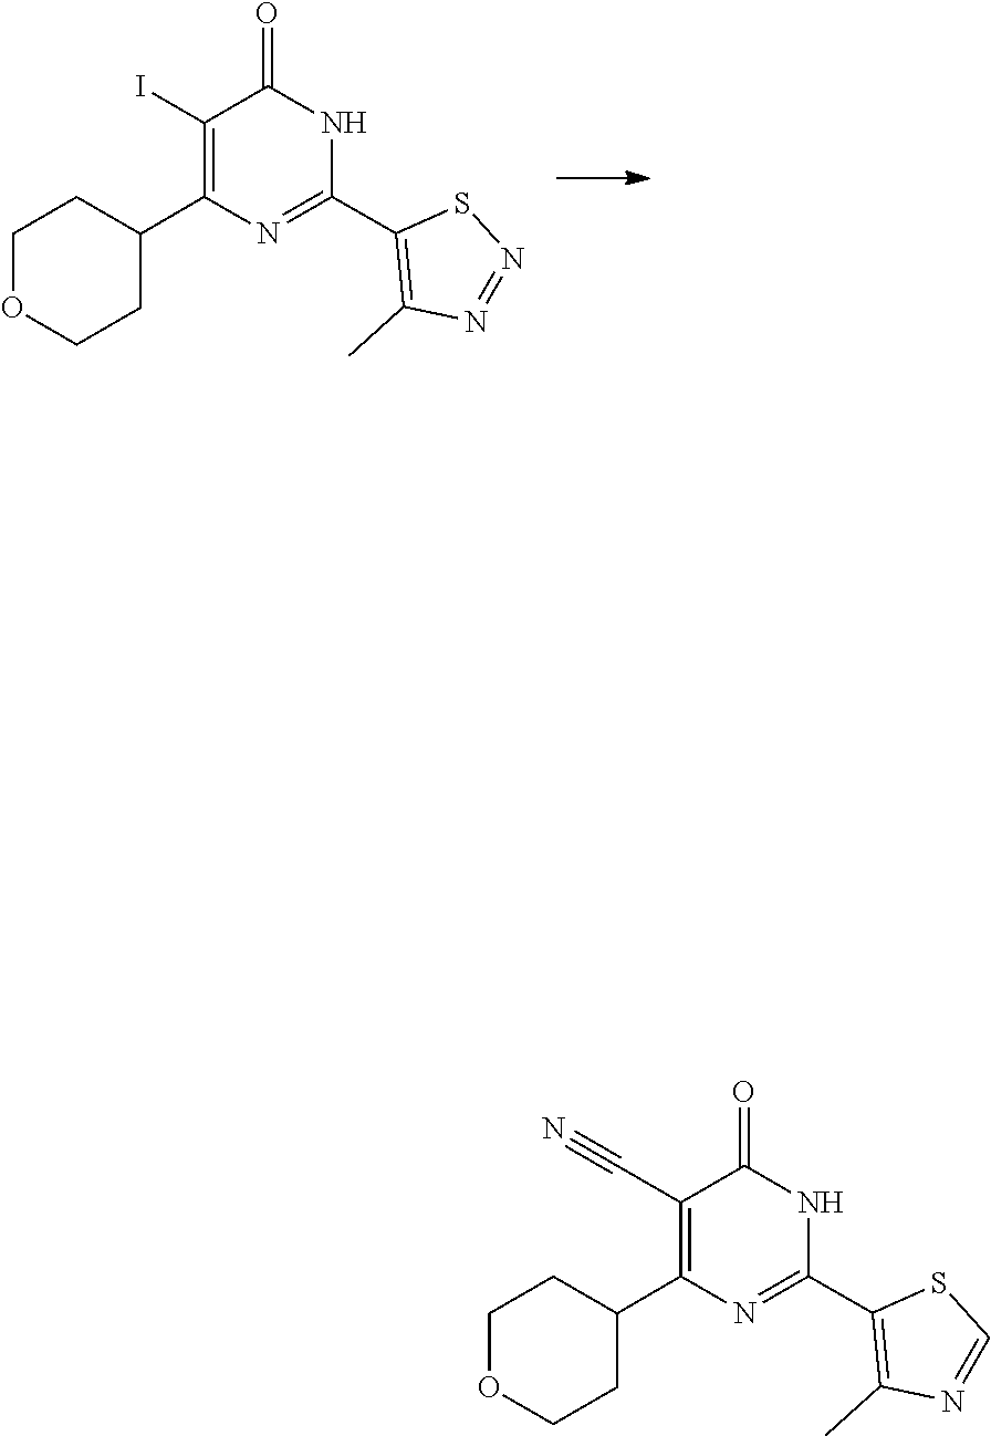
C1(C2=C(C)N=NS2)=NC(C2CCOCC2)=C(I)C(=O)N1.C1(C2=C(C)N=CS2)=NC(C2CCOCC2)=C(C#N)C(=O)N1
